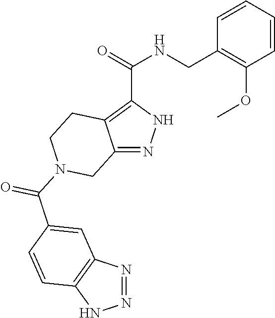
O=C(C1=C2C(=NN1)CN(C(C1=CC3=C(NN=N3)C=C1)=O)CC2)NCC1=C(OC)C=CC=C1
